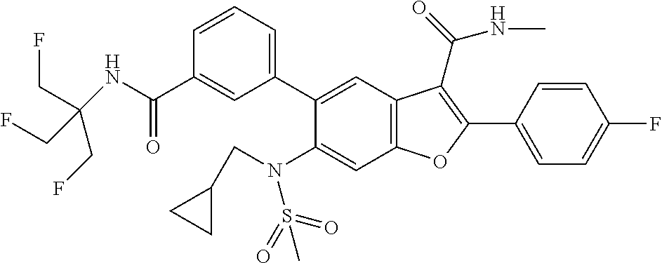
C1=CC(C2=C(C(=O)NC)C3=C(C=C(N(CC4CC4)S(C)(=O)=O)C(C4=CC=CC(C(NC(CF)(CF)CF)=O)=C4)=C3)O2)=CC=C1F
